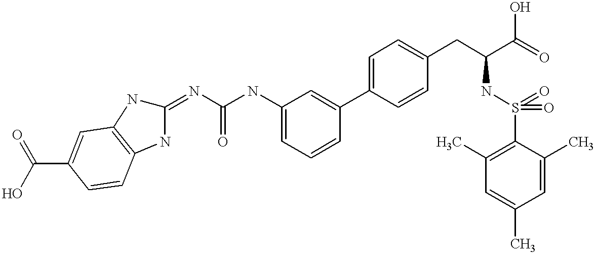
C1=CC(C2=CC=C(CC(C(=O)O)NS(=O)(=O)C3=C(C)C=C(C)C=C3C)C=C2)=CC(NC(N=C2NC3=C(N2)C=CC(C(=O)O)=C3)=O)=C1
